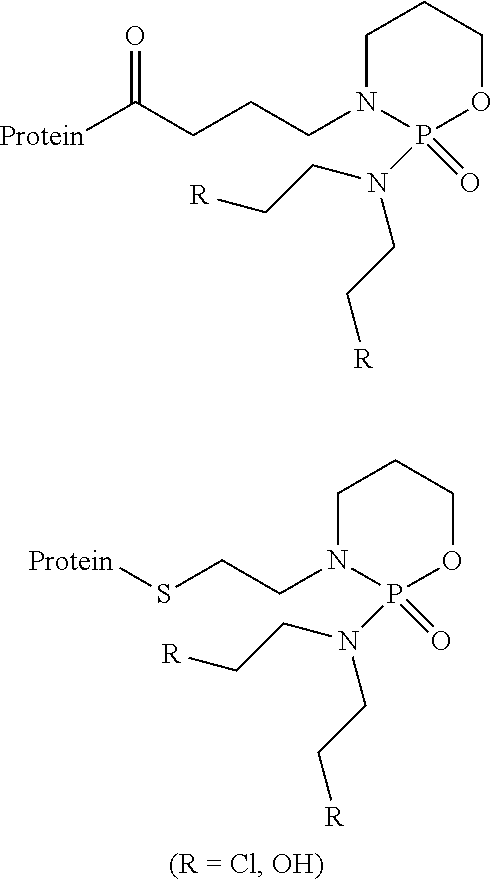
C1N(CCS[Protein])P(=O)(N(CC[R])CC[R])OCC1.C1N(CCCC([Protein])=O)P(=O)(N(CC[R])CC[R])OCC1
